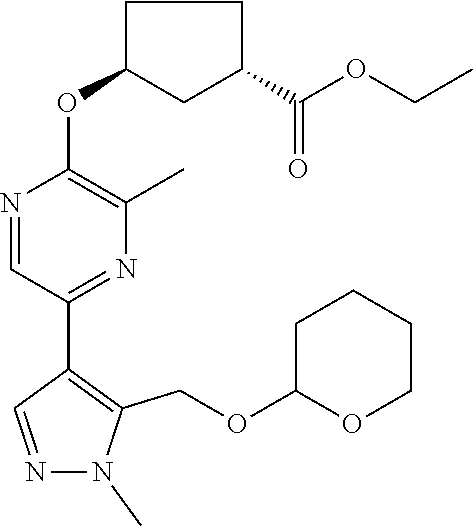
N1=CC(C2=NC(C)=C(OC3CC(C(OCC)=O)CC3)N=C2)=C(COC2OCCCC2)N1C
